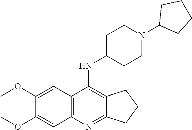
COC1=CC2=C(C=C1OC)N=C1C(=C2NC2CCN(C3CCCC3)CC2)CCC1
